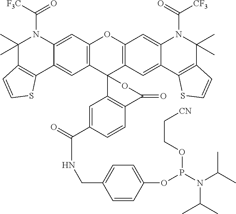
C12=C(C=C3C(=C1)C1=C(C(C)(C)N3C([F3C])=O)C=CS1)OC1=C(C23C2=C(C=CC(C(=O)NCC4=CC=C(OP(N(C(C)C)C(C)C)OCC[CN])C=C4)=C2)C(=O)O3)C=C2C(=C1)N(C(=O)[CF3])C(C)(C)C1=C2SC=C1
